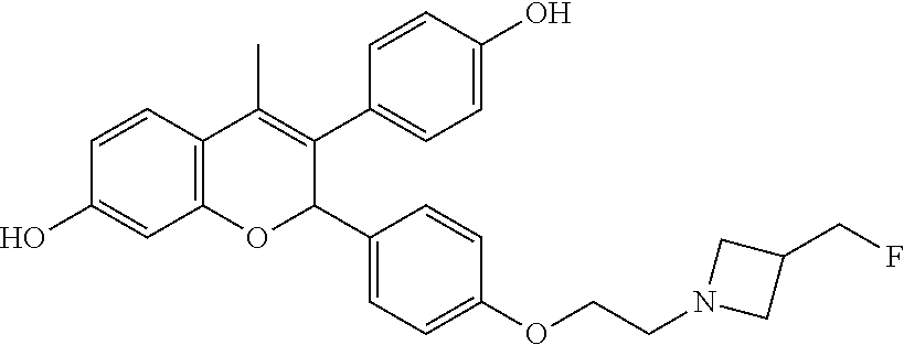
C12=C(C=CC(O)=C1)C(C)=C(C1=CC=C(O)C=C1)C(C1=CC=C(OCCN3CC(CF)C3)C=C1)O2
